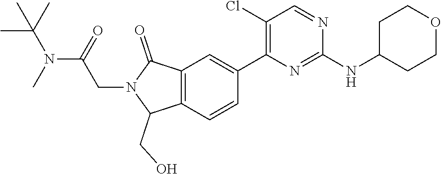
CC(C)(C)N(C(CN1C(CO)C2=C(C1=O)C=C(C1=C(Cl)C=NC(NC3CCOCC3)=N1)C=C2)=O)C
